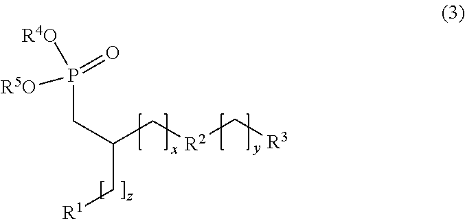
[R5O]P([R4O])(=O)CC(C[R1])C[R2]C[R3]
